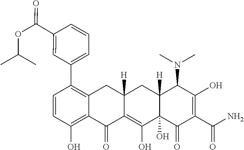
C1=CC(O)=C2C(=C1C1=CC=CC(C(OC(C)C)=O)=C1)CC1([H])C(=C(O)C3(O)C([H])(C1)C(N(C)C)C(O)=C(C(N)=O)C3=O)C2=O
